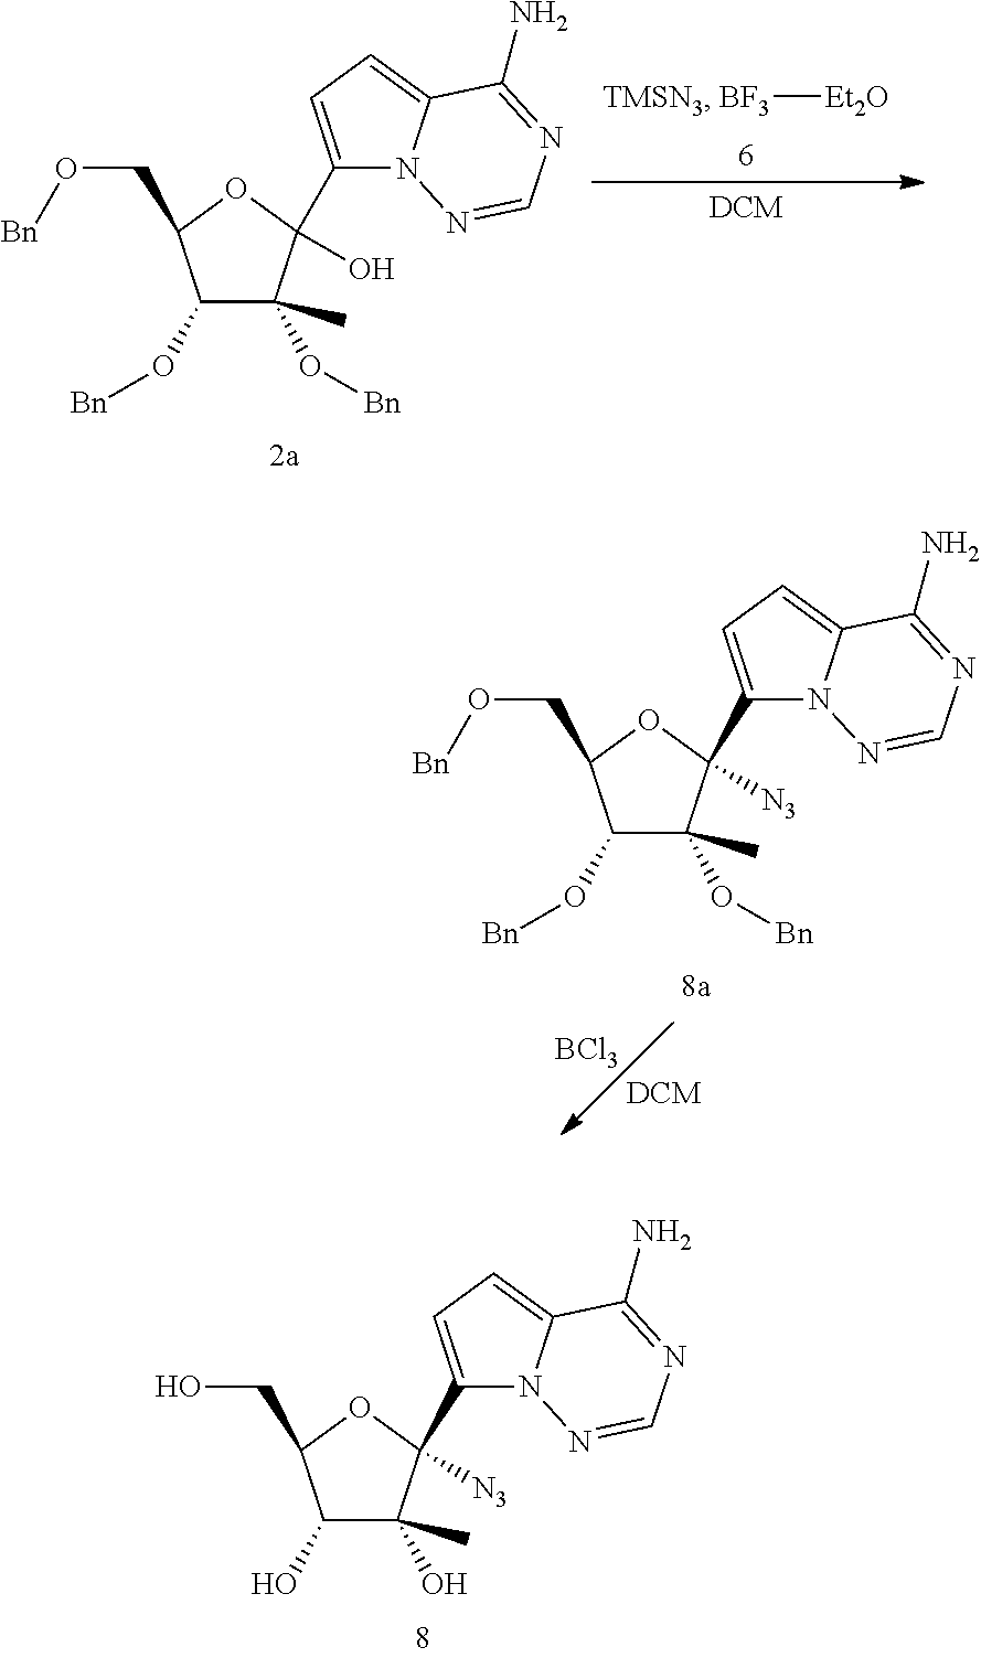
C(C1OC(O)(C2=CC=C3N2N=CN=C3N)C(O[Bn])(C)C1O[Bn])O[Bn].[BF3][Et2O].[BCl3].C(C1OC([N3])(C2=CC=C3N2N=CN=C3N)C(O[Bn])(C)C1O[Bn])O[Bn].C(C1OC([N3])(C2=CC=C3N2N=CN=C3N)C(O)(C)C1O)O
